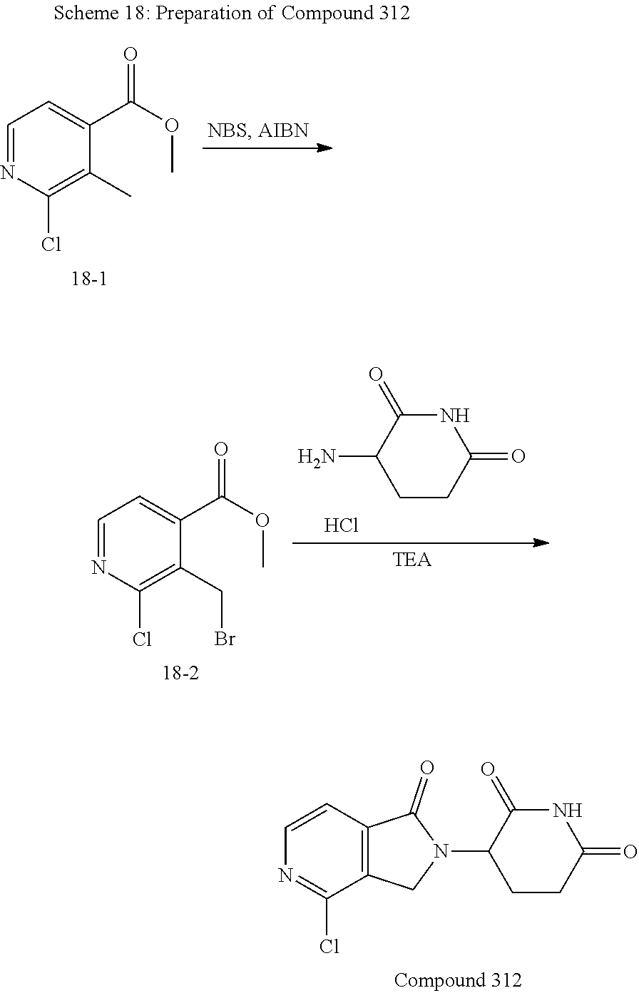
C1=CC2=C(C(Cl)=N1)CN(C1CCC(=O)NC1=O)C2=O.C1=NC(Cl)=C(C)C(C(OC)=O)=C1.C1=NC(Cl)=C(CBr)C(C(OC)=O)=C1.NC1CCC(=O)NC1=O.Cl
